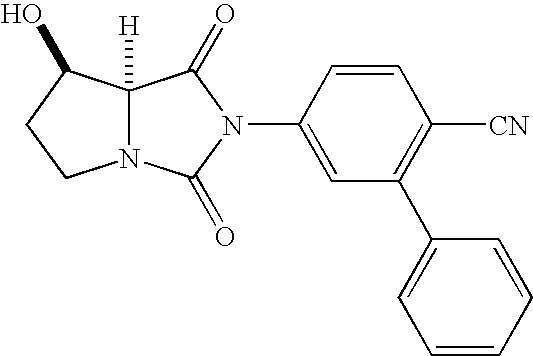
C1=CC(N2C(=O)C3([H])N(C2=O)CCC3O)=CC(C2=CC=CC=C2)=C1[CN]
